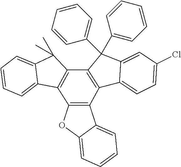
C1=C(Cl)C=C2C(=C1)C1=C(C2(C2=CC=CC=C2)C2=CC=CC=C2)C2=C(C3=C1C1=CC=CC=C1O3)C1=CC=CC=C1C2(C)C
